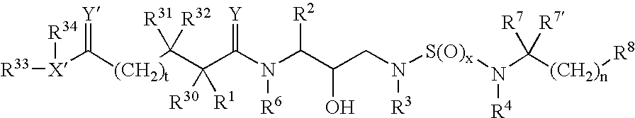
[R33][X](C([(CH2)t]C(C(C(N(C(C(CN([S(O)x]N(C([(CH2)n][R8])([R7])[R7])[R4])[R3])O)[R2])[R6])=[Y])([R30])[R1])([R31])[R32])=[Y])[R34]
